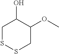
C1SSCC(OC)C1O
